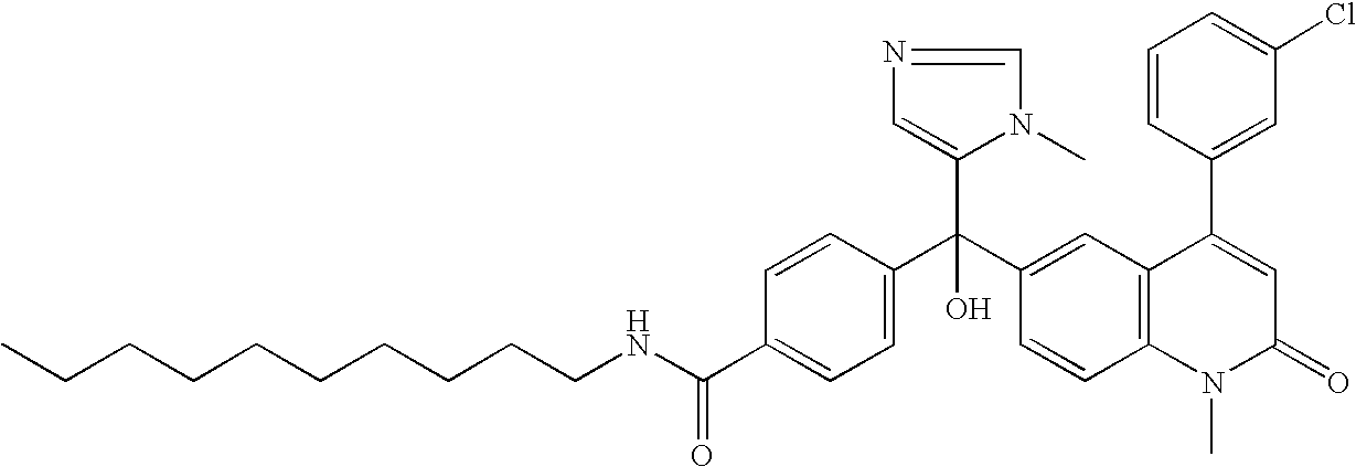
C1=C(C(NCCCCCCCCCC)=O)C=CC(C(C2=CC3=C(C=C2)N(C)C(=O)C=C3C2=CC(Cl)=CC=C2)(C2=CN=CN2C)O)=C1
